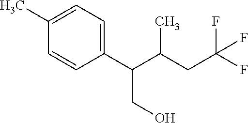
C1(C(C(CC(F)(F)F)C)CO)=CC=C(C)C=C1
